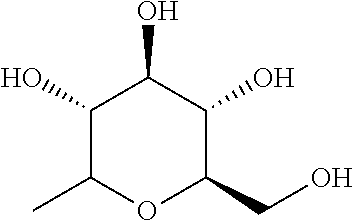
C1(O)C(C)OC(CO)C(O)C1O
